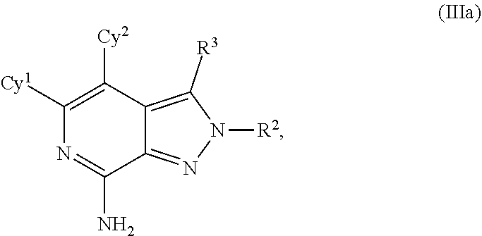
C1([Cy1])=C([Cy2])C2=C([R3])N([R2])N=C2C(N)=N1
